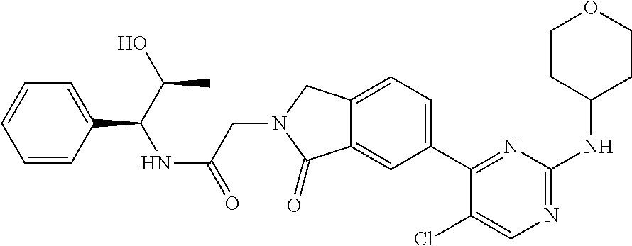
C1(Cl)=CN=C(NC2CCOCC2)N=C1C1=CC=C2C(=C1)C(=O)N(CC(=O)NC(C1=CC=CC=C1)C(C)O)C2
